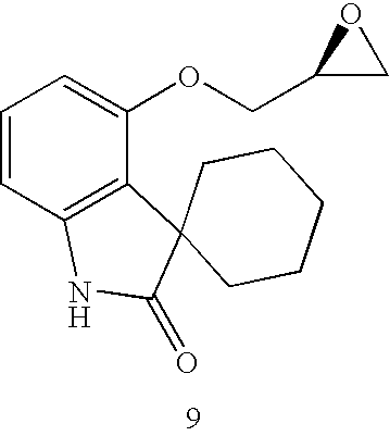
C1=CC2=C(C(OCC3CO3)=C1)C1(C(=O)N2)CCCCC1
